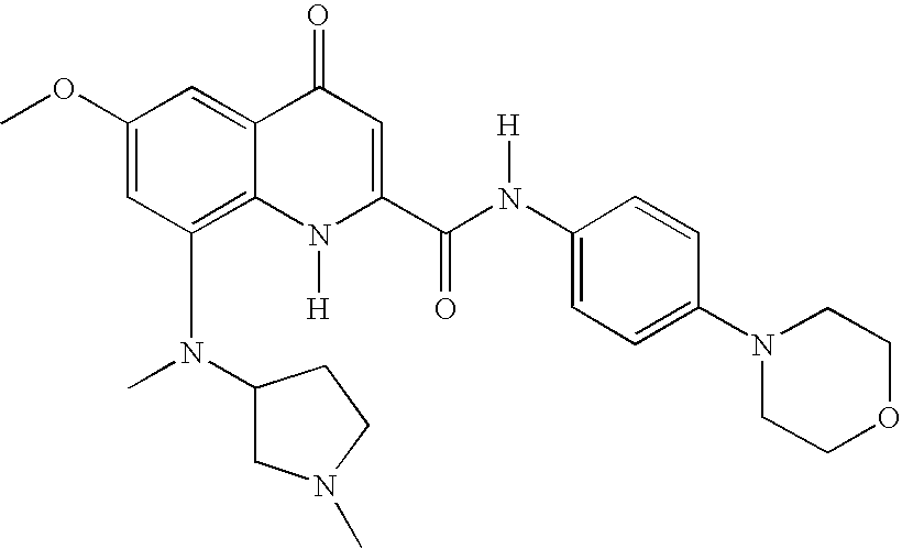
C1(N(C)C2CN(C)CC2)=C2C(=CC(OC)=C1)C(=O)C=C(C(N(C1=CC=C(N3CCOCC3)C=C1)[H])=O)N2[H]
